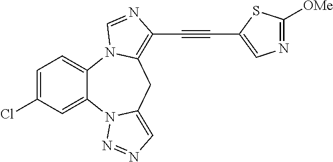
C1=C(Cl)C=C2C(=C1)N1C(=C(C#CC3=CN=C([OMe])S3)N=C1)CC1=CN=NN21
